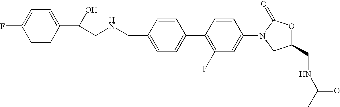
C1=C(CNCC(O)C2=CC=C(F)C=C2)C=CC(C2=C(F)C=C(N3CC(CNC(C)=O)OC3=O)C=C2)=C1
